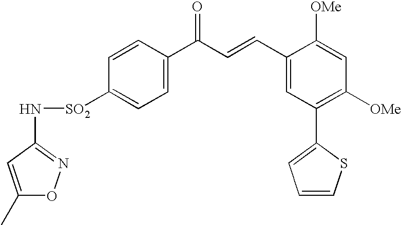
C1=C([SO2]NC2=NOC(C)=C2)C=CC(C(C=CC2=CC(C3=CC=CS3)=C([OMe])C=C2[OMe])=O)=C1
